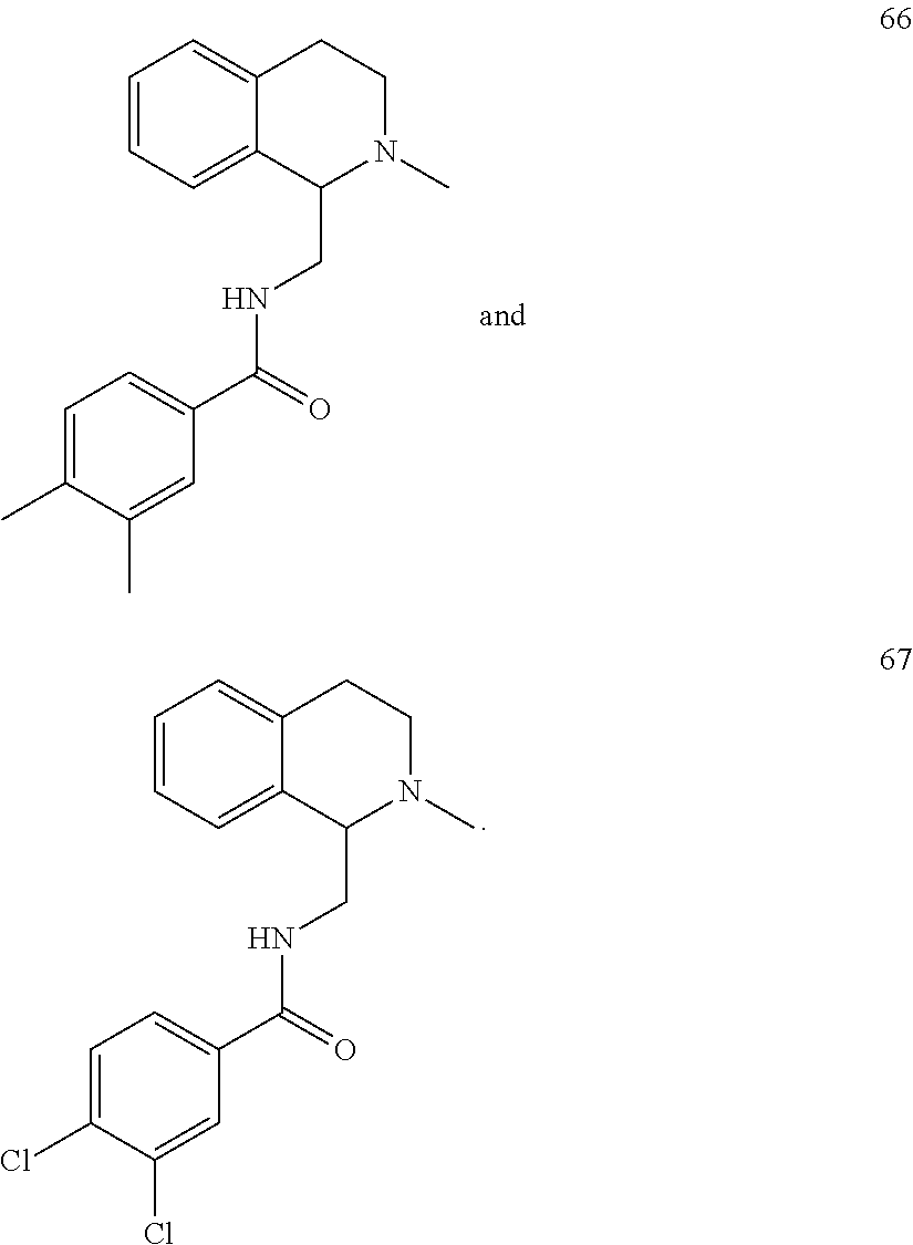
C1=CC=C2C(=C1)CCN(C)C2CNC(=O)C1=CC=C(C)C(C)=C1.C1=CC=C2C(=C1)CCN(C)C2CNC(=O)C1=CC=C(Cl)C(Cl)=C1
